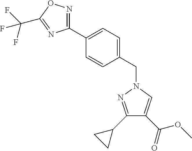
C1(C2=CC=C(CN3N=C(C4CC4)C(C(=O)OC)=C3)C=C2)=NOC(C(F)(F)F)=N1
